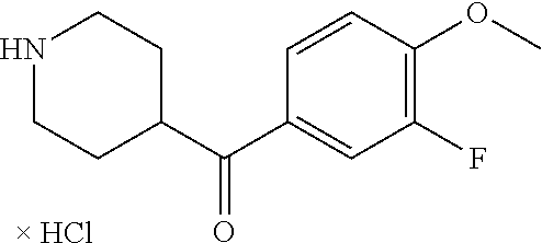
[ HCl].C(=O)(C1=CC(F)=C(OC)C=C1)C1CCNCC1
